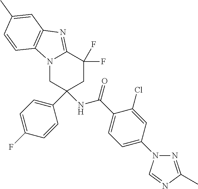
N12CC(C3=CC=C(F)C=C3)(NC(C3=CC=C(N4N=C(C)N=C4)C=C3Cl)=O)CC(F)(F)C1=NC1=C2C=CC(C)=C1
